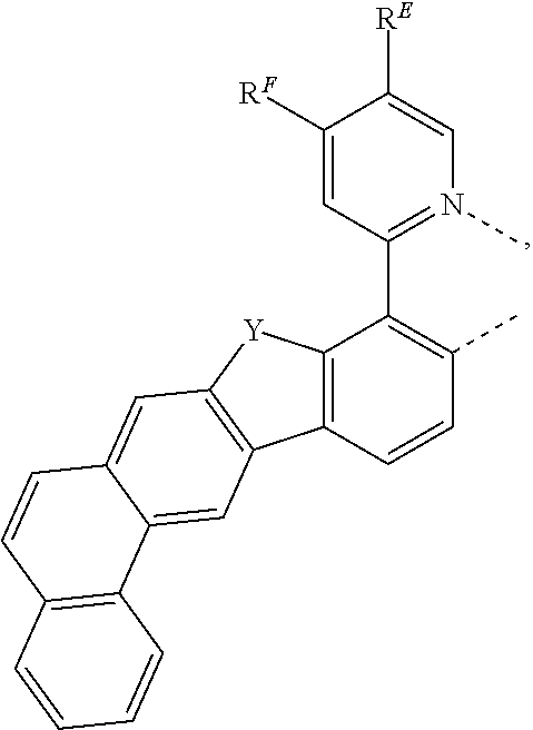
C12=C(C=CC(C)=C1C1=N(C)C=C([RE])C([RF])=C1)C1=C([Y]2)C=C2C(=C1)C1=C(C=C2)C=CC=C1
